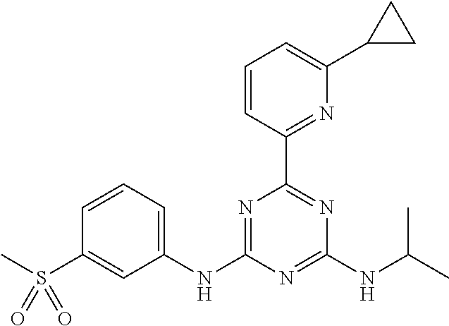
C1(NC2=NC(C3=NC(C4CC4)=CC=C3)=NC(NC(C)C)=N2)=CC=CC(S(C)(=O)=O)=C1
